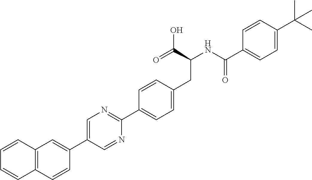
C12=C(C=C(C3=CN=C(C4=CC=C(CC(C(O)=O)NC(=O)C5=CC=C(C(C)(C)C)C=C5)C=C4)N=C3)C=C1)C=CC=C2
